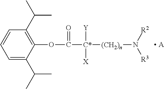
C1=C(C(C)C)C(OC([C*]([(CH2)n]N([R3])[R2])([Y])[X])=O)=C(C(C)C)C=C1.[ A]
